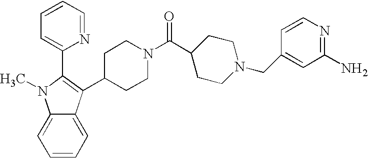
CN1C2=CC=CC=C2C(C2CCN(C(C3CCN(CC4=CC(N)=NC=C4)CC3)=O)CC2)=C1C1=CC=CC=N1
